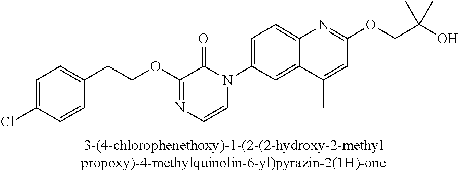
C1=C(Cl)C=CC(CCOC2=NC=CN(C3=CC=C4C(=C3)C(C)=CC(OCC(O)(C)C)=N4)C2=O)=C1
